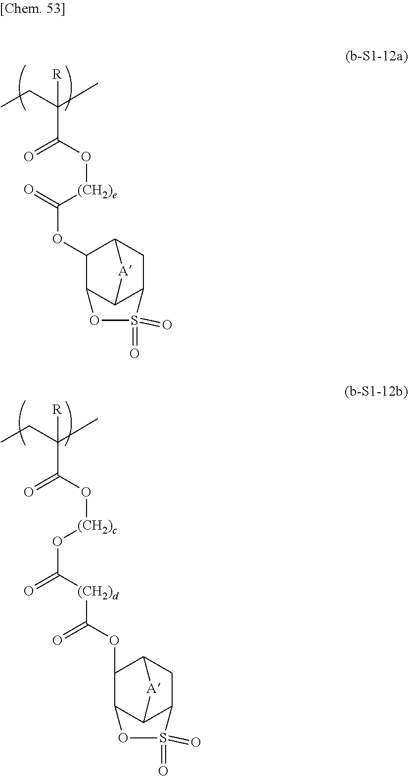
CCC(C)(C(O[(CH2)e]C(=O)OC1C2CC3C([A]2)C1OS3(=O)=O)=O)[R].CCC(C)(C(O[(CH2)c]OC([(CH2)d]C(=O)OC1C2CC3C([A]2)C1OS3(=O)=O)=O)=O)[R]
